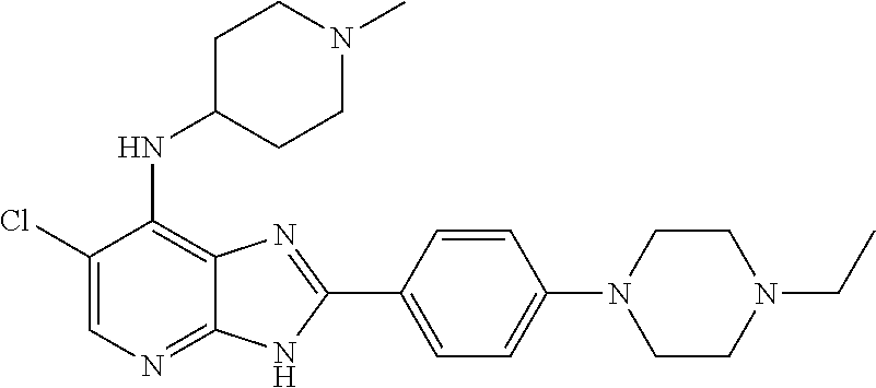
C1(Cl)=CN=C2C(=C1NC1CCN(C)CC1)N=C(C1=CC=C(N3CCN(CC)CC3)C=C1)N2
